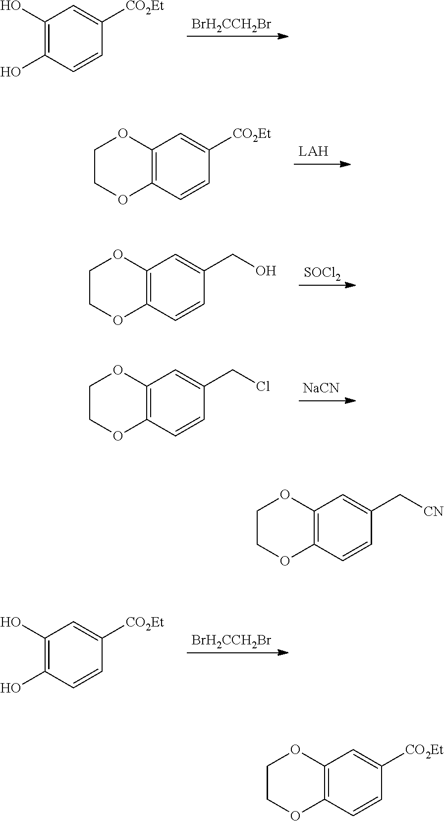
C1(O)=C(O)C=CC([CO2Et])=C1.[BrH2CCH2Br].C12=C(C=CC([CO2Et])=C1)OCCO2.[LAH].C12=C(C=CC(CO)=C1)OCCO2.[SOCl2].C12=C(C=CC(CCl)=C1)OCCO2.[NaCN].C1(O)=C(O)C=CC([CO2Et])=C1.[BrH2CCH2Br].C12=C(C=CC(C[CN])=C1)OCCO2.C12=C(C=CC([CO2Et])=C1)OCCO2
